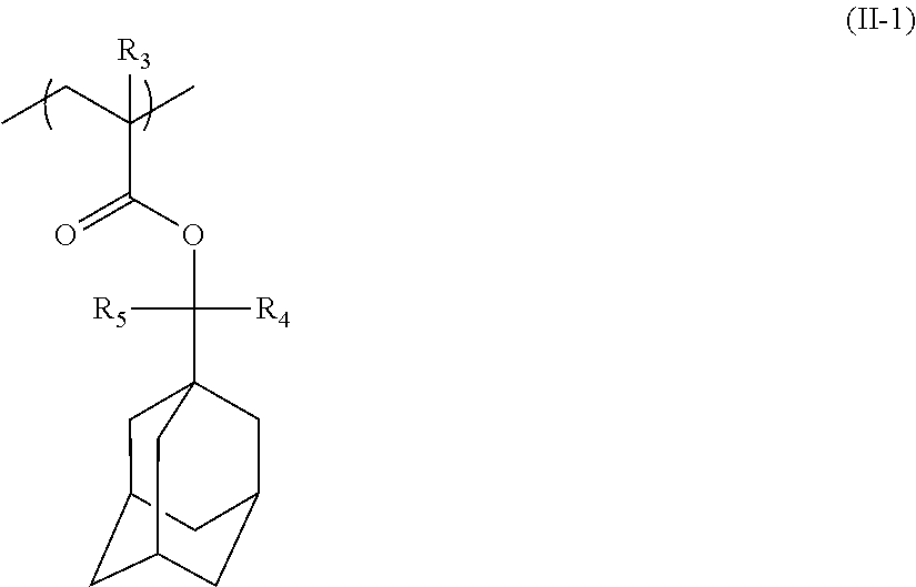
CCC(C)([R3])C(OC([R4])([R5])C12CC3CC(CC(C1)C3)C2)=O
